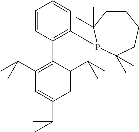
C1=CC(C2=C(C(C)C)C=C(C(C)C)C=C2C(C)C)=C(P2C(C)(C)CCCCC2(C)C)C=C1
